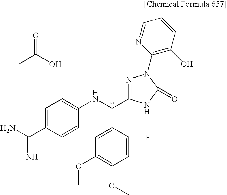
C1=C(C(N)=N)C=CC(NC(C2=CC(OC)=C(OC)C=C2F)C2=NN(C3=C(O)C=CC=N3)C(=O)N2)=C1.O=C(O)C
